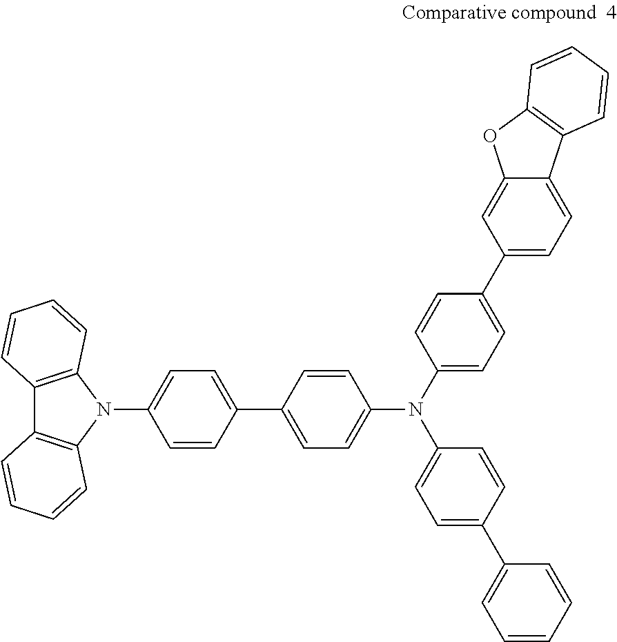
C1(N(C2=CC=C(C3=CC=CC=C3)C=C2)C2=CC=C(C3=CC=C4C(=C3)OC3=C4C=CC=C3)C=C2)=CC=C(C2=CC=C(N3C4=C(C5=C3C=CC=C5)C=CC=C4)C=C2)C=C1
